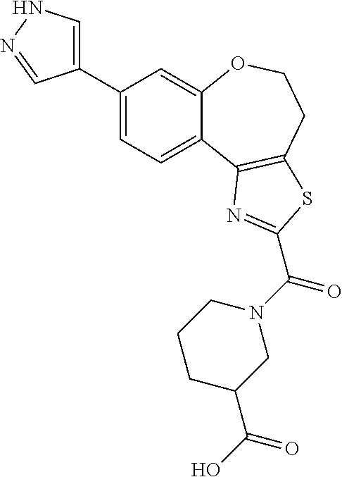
C1(C2=CNN=C2)=CC=C2C(=C1)OCCC1=C2N=C(C(N2CC(C(O)=O)CCC2)=O)S1
